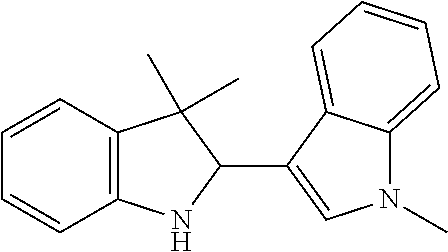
C1=CC2=C(C=C1)NC(C1=CN(C)C3=CC=CC=C13)C2(C)C
